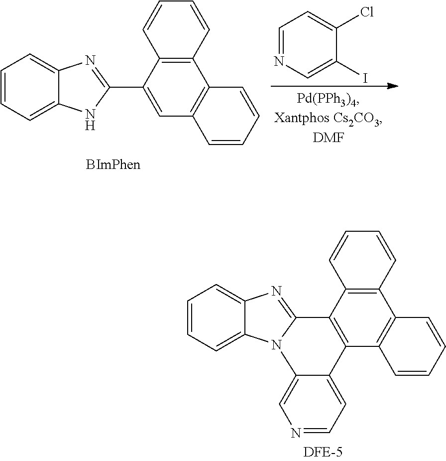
C1=CC2=C(C=C1)C(C1=NC3=CC=CC=C3N1)=CC1=C2C=CC=C1.C1=NC=C(I)C(Cl)=C1.C1=CC2=C(C=C1)C1=C(C3=C2C=CC=C3)C2=CC=NC=C2N2C1=NC1=CC=CC=C12
